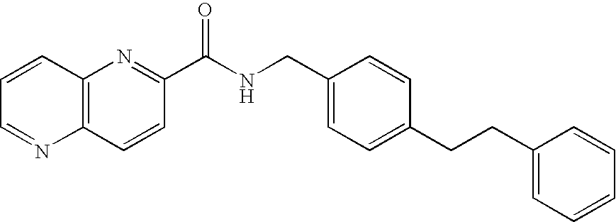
C12=C(N=C(C(NCC3=CC=C(CCC4=CC=CC=C4)C=C3)=O)C=C1)C=CC=N2
